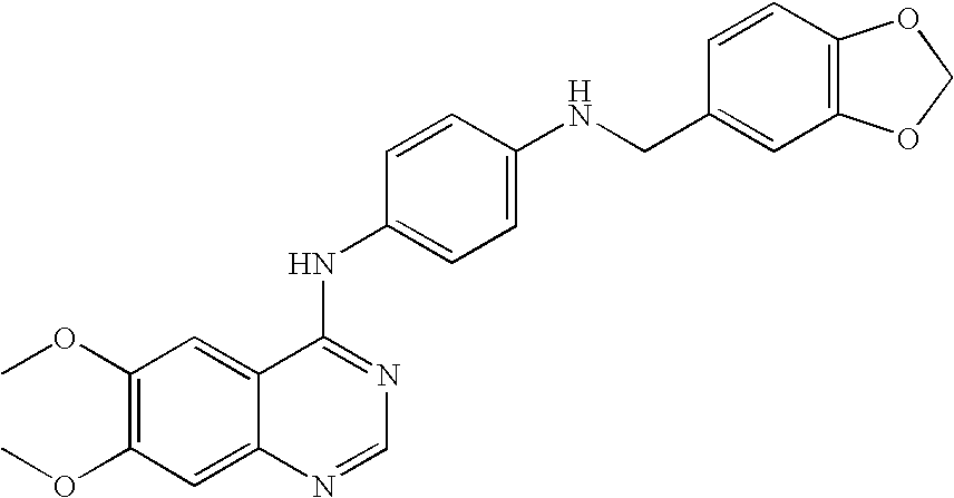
C12=CC(OC)=C(OC)C=C1N=CN=C2NC1=CC=C(NCC2=CC3=C(C=C2)OCO3)C=C1
